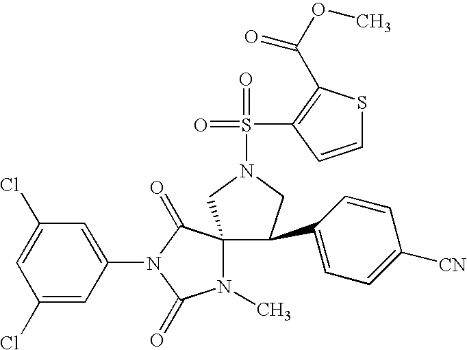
ClC1=CC(Cl)=CC(N2C(=O)C3(N(C)C2=O)C(C2=CC=C([CN])C=C2)CN(S(=O)(=O)C2=C(C(OC)=O)SC=C2)C3)=C1
